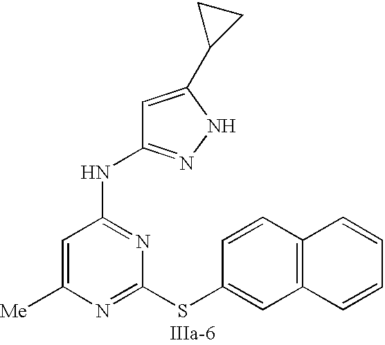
C1=C([Me])N=C(SC2=CC3=C(C=C2)C=CC=C3)N=C1NC1=NNC(C2CC2)=C1
